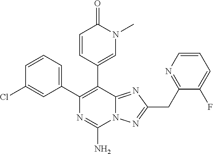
N12C(=NC(CC3=NC=CC=C3F)=N1)C(C1=CN(C)C(=O)C=C1)=C(C1=CC=CC(Cl)=C1)N=C2N
